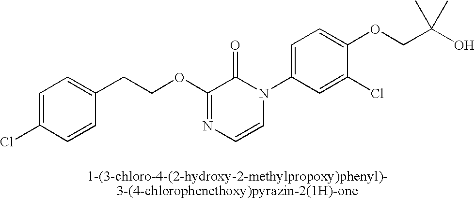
C1(CCOC2=NC=CN(C3=CC=C(OCC(O)(C)C)C(Cl)=C3)C2=O)=CC=C(Cl)C=C1
